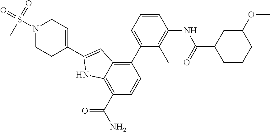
C1(C2=C3C(=C(C(N)=O)C=C2)NC(C2=CCN(S(=O)(=O)C)CC2)=C3)=CC=CC(NC(C2CCCC(OC)C2)=O)=C1C
